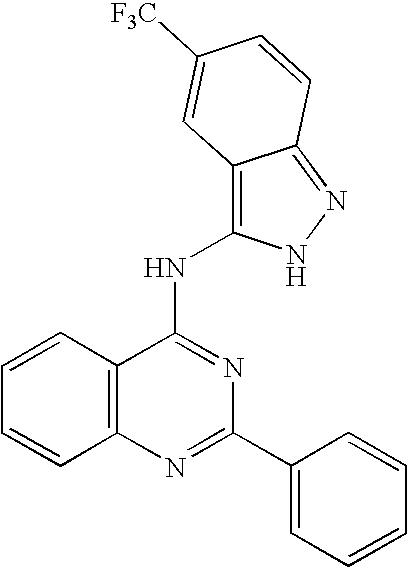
C12=C(N=C(C3=CC=CC=C3)N=C1NC1=C3C(=NN1)C=CC([F3C])=C3)C=CC=C2
